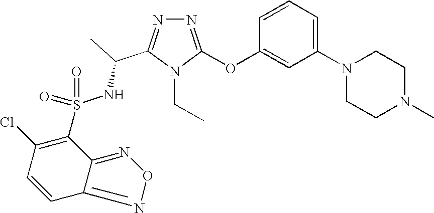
N1=C(OC2=CC(N3CCN(C)CC3)=CC=C2)N(CC)C(C(C)NS(=O)(=O)C2=C(Cl)C=CC3=NON=C23)=N1
